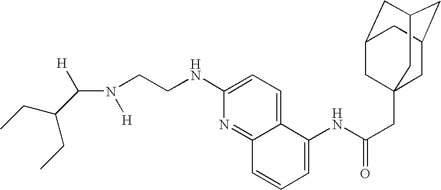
CCC(CC)C(N([H])CCNC1=CC=C2C(=N1)C=CC=C2NC(CC12CC3CC(CC(C1)C3)C2)=O)[H]
